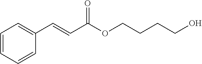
C1(C=CC(OCCCCO)=O)=CC=CC=C1
